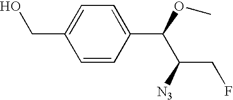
C1(CO)=CC=C(C(OC)C(CF)[N3])C=C1
